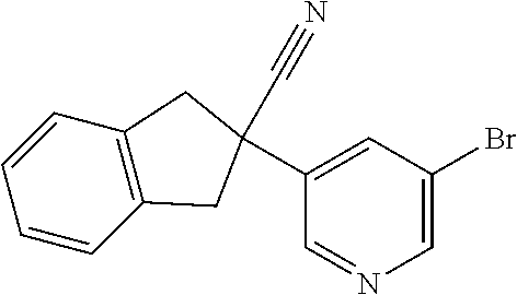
C1=CC2=C(C=C1)CC(C#N)(C1=CC(Br)=CN=C1)C2
